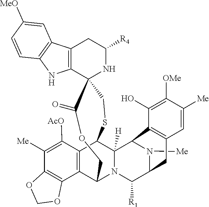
C1(O)=C([OMe])C([Me])=CC2=C1C1C3([H])N(C4C5=C(C3SCC3(C6=C(CC([R4])N3)C3=C(N6)C=CC([MeO])=C3)C(=O)OC4)C([AcO])=C([Me])C3=C5OCO3)C([R1])C(C2)N1[Me]
